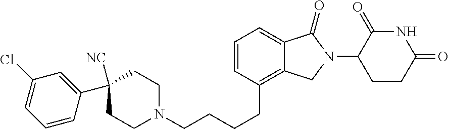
C1=CC(CCCCN2CCC(C3=CC(Cl)=CC=C3)([NC])CC2)=C2C(=C1)C(=O)N(C1CCC(=O)NC1=O)C2
